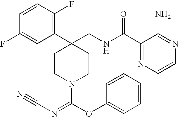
C1(C2(CNC(C3=NC=CN=C3N)=O)CCN(C(OC3=CC=CC=C3)=NC#N)CC2)=C(F)C=CC(F)=C1
